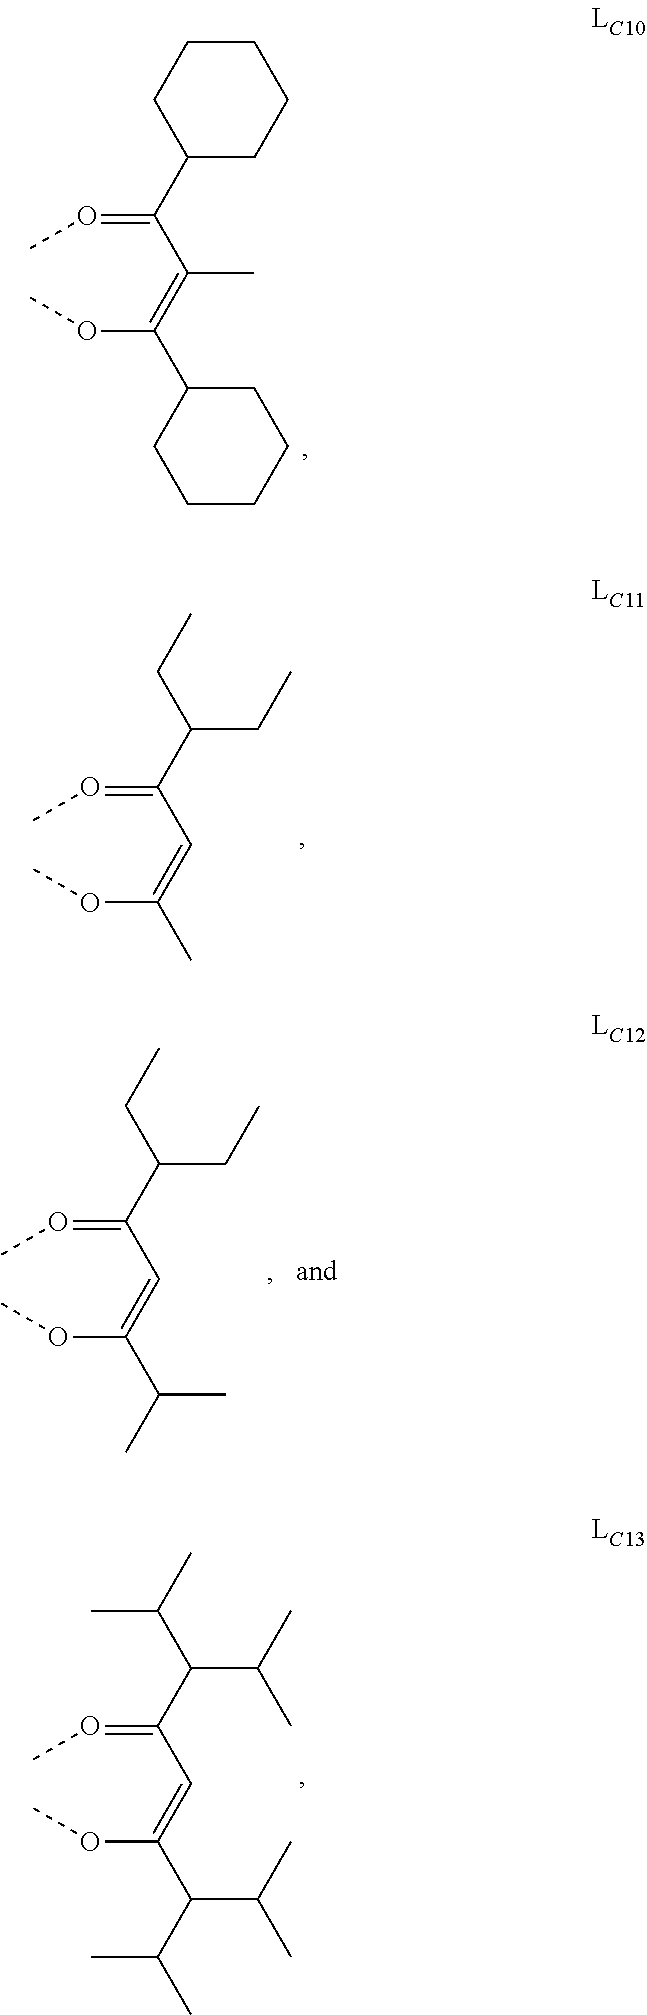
C(=OC)(C(=C(OC)C1CCCCC1)C)C1CCCCC1.C(=OC)(C=C(OC)C)C(CC)CC.C(=OC)(C=C(OC)C(C(C)C)C(C)C)C(C(C)C)C(C)C.C(=OC)(C=C(OC)C(C)C)C(CC)CC
